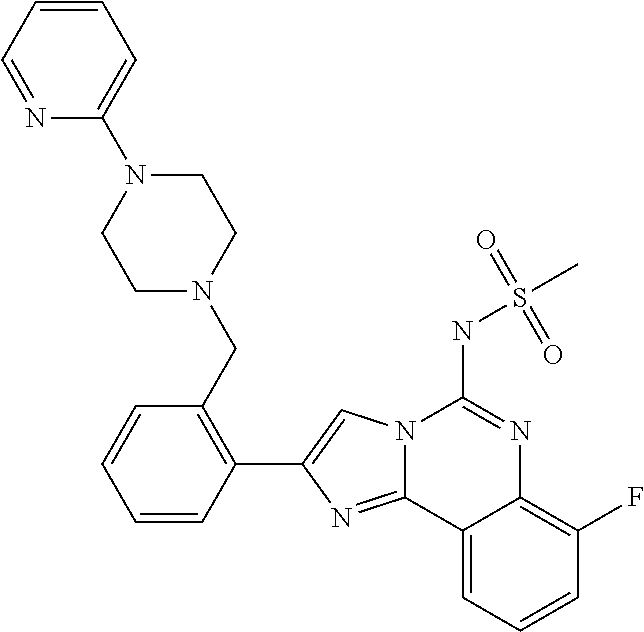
C1(C2=CN3C(=N2)C2=CC=CC(F)=C2N=C3NS(C)(=O)=O)=C(CN2CCN(C3=CC=CC=N3)CC2)C=CC=C1
